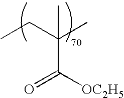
CC(CC)(C)C([OC2H5])=O
